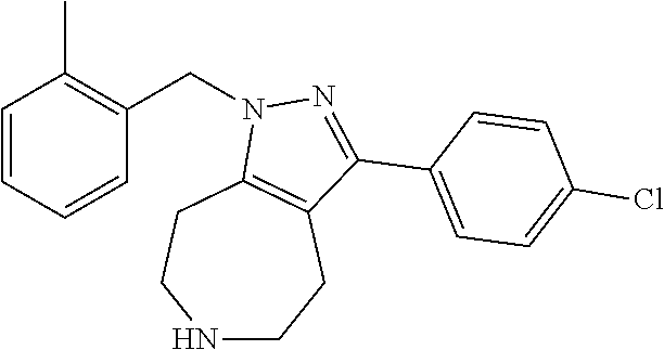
N1CCC2=C(CC1)N(CC1=C(C)C=CC=C1)N=C2C1=CC=C(Cl)C=C1
